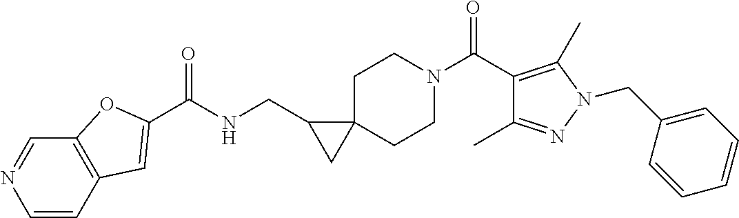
C1N(C(C2=C(C)N(CC3=CC=CC=C3)N=C2C)=O)CCC2(C1)C(CNC(=O)C1=CC3=C(C=NC=C3)O1)C2
